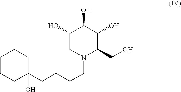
C1CCC(CCCCN2C(CO)C(O)C(O)C(O)C2)(O)CC1
